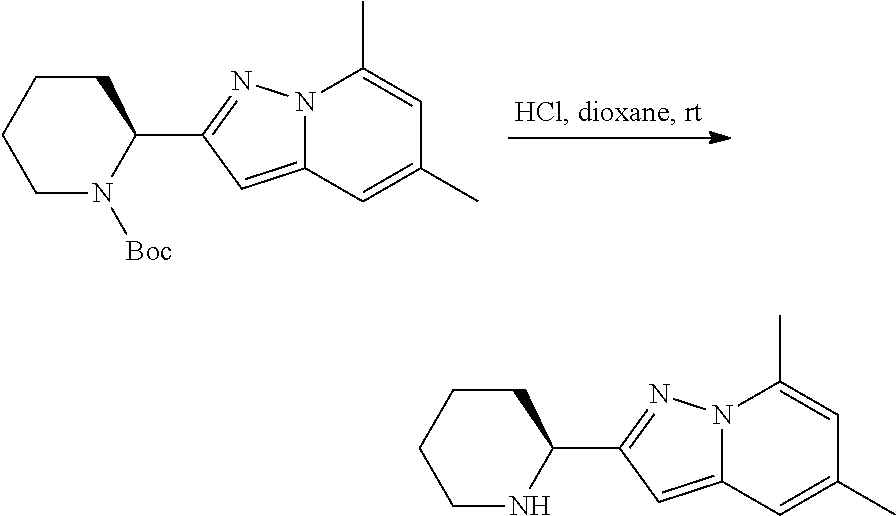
C1CCCN([Boc])C1C1=NN2C(=C1)C=C(C)C=C2C.C1CCCNC1C1=NN2C(=C1)C=C(C)C=C2C
